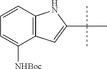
C12=C(C([NHBoc])=CC=C1)C=C(C(C)(C)C)N2
